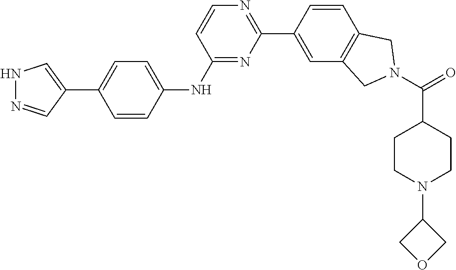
N1N=CC(C2=CC=C(NC3=NC(C4=CC5=C(C=C4)CN(C(=O)C4CCN(C6COC6)CC4)C5)=NC=C3)C=C2)=C1
